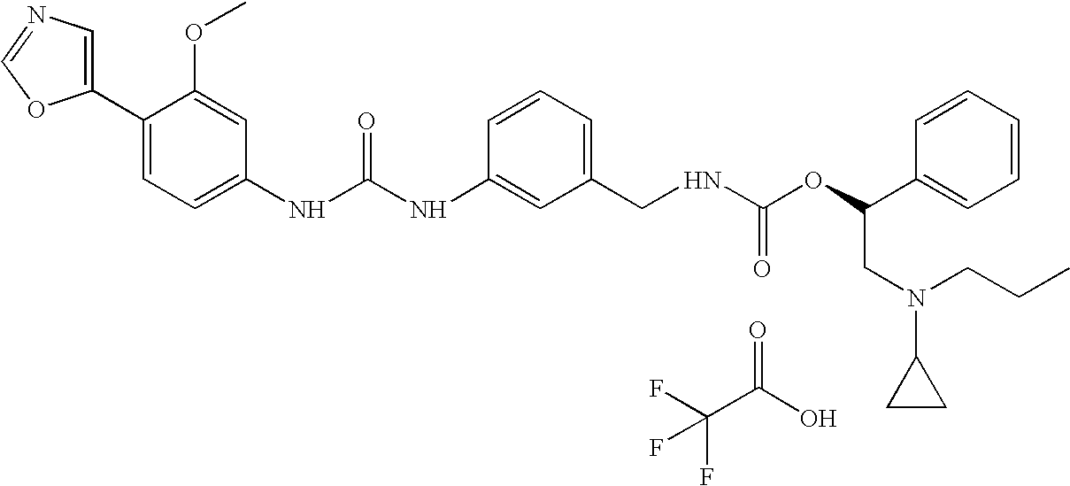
C1(C2=CC=C(NC(NC3=CC(CNC(OC(C4=CC=CC=C4)CN(CCC)C4CC4)=O)=CC=C3)=O)C=C2OC)=CN=CO1.C(C(O)=O)(F)(F)F
